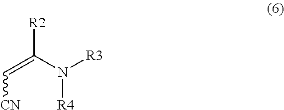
C(=C(N([R3])[R4])[R2])[CN]
